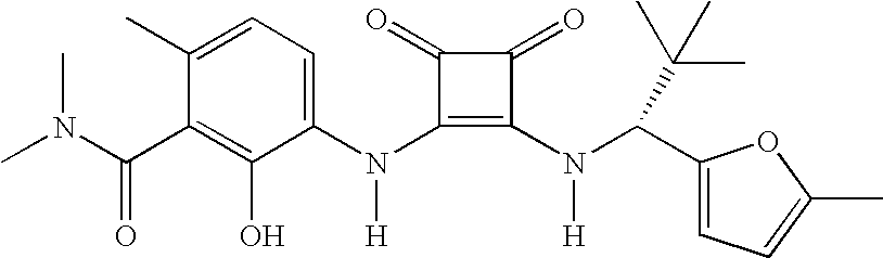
N(C1=C(N(C(C2=CC=C(C)O2)C(C)(C)C)[H])C(=O)C1=O)([H])C1=CC=C(C)C(C(N(C)C)=O)=C1O
